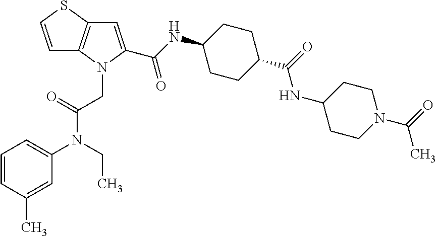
C1=CSC2=C1N(CC(N(C1=CC=CC(C)=C1)CC)=O)C(C(NC1CCC(C(=O)NC3CCN(C(=O)C)CC3)CC1)=O)=C2
